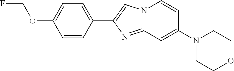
C1(C2=CN3C(=N2)C=C(N2CCOCC2)C=C3)=CC=C(OCF)C=C1
